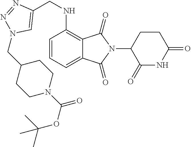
C12=CC=CC(NCC3=CN(CC4CCN(C(=O)OC(C)(C)C)CC4)N=N3)=C1C(=O)N(C1C(=O)NC(=O)CC1)C2=O
